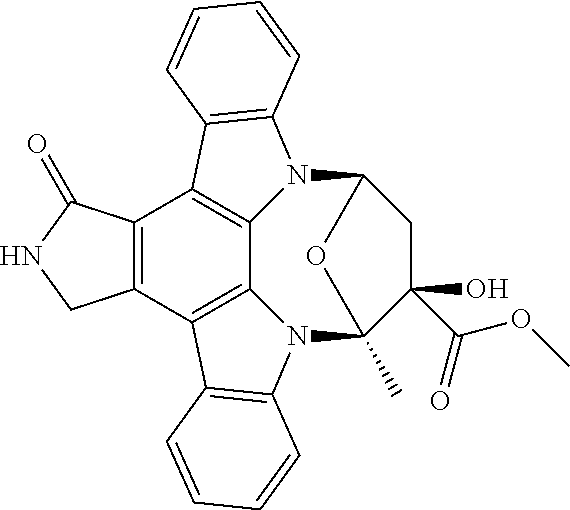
C12=C(C3=C4C5=C1C1=C(N5C5CC(O)(C(OC)=O)C(C)(N4C4=C3C=CC=C4)O5)C=CC=C1)CNC2=O
